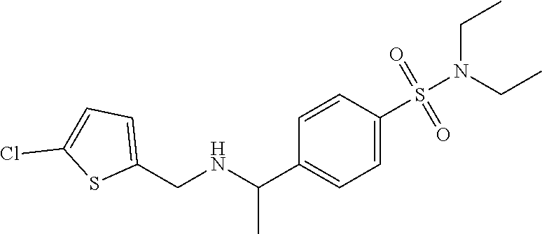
C1=C(S(N(CC)CC)(=O)=O)C=CC(C(NCC2=CC=C(Cl)S2)C)=C1
